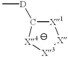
C1([D]C)[X4][X3][X][X1]1
